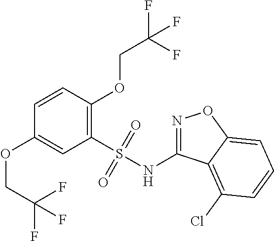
C1=CC(OCC(F)(F)F)=C(S(NC2=NOC3=CC=CC(Cl)=C23)(=O)=O)C=C1OCC(F)(F)F
